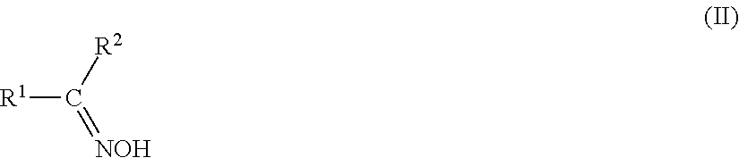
[R1]C(=[NOH])[R2]
